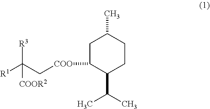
C1C([COO]CC([R1])([R3])[COOR2])C(C(C)C)CCC1C
